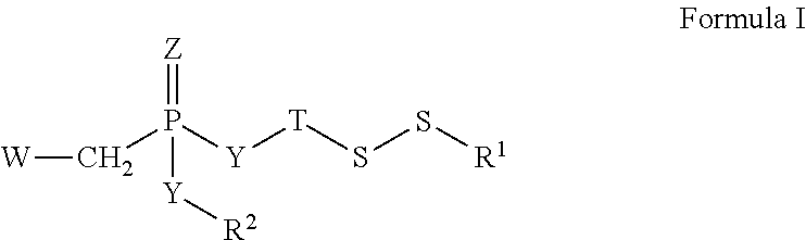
[W]CP([Y][T]SS[R1])(=[Z])[Y][R2]
